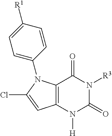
C12=C(C=C(Cl)N1C1=CC=C([R1])C=C1)N([H])C(=O)N([R3])C2=O
